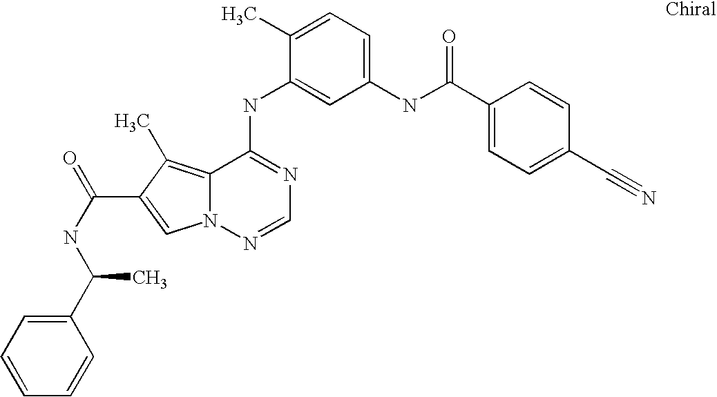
C1(C)=CC=C(NC(C2=CC=C(C#N)C=C2)=O)C=C1NC1=NC=NN2C1=C(C)C(C(NC(C1=CC=CC=C1)C)=O)=C2
